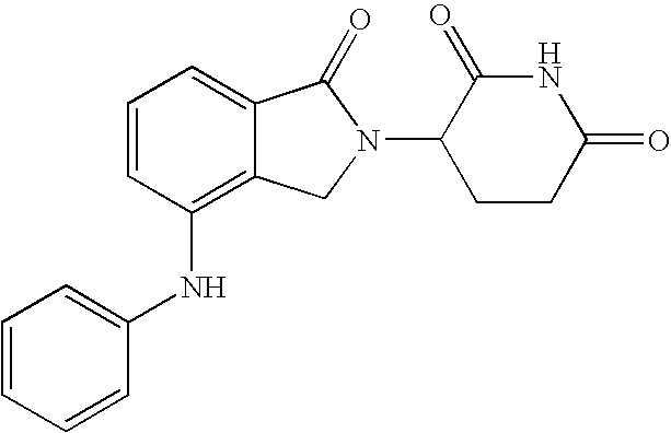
C1=CC(NC2=CC=CC=C2)=C2C(=C1)C(=O)N(C1CCC(=O)NC1=O)C2
